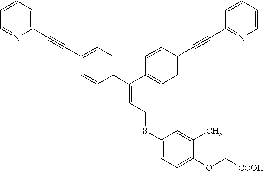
C1=CC=C(C#CC2=CC=C(C(C3=CC=C(C#CC4=NC=CC=C4)C=C3)=CCSC3=CC=C(OC[COOH])C(C)=C3)C=C2)N=C1
